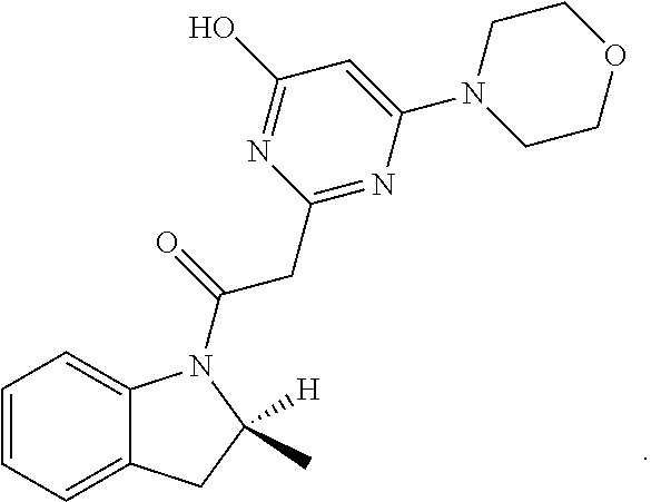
C1=CC=C2C(=C1)N(C(=O)CC1=NC(N3CCOCC3)=CC(O)=N1)C(C)([H])C2
